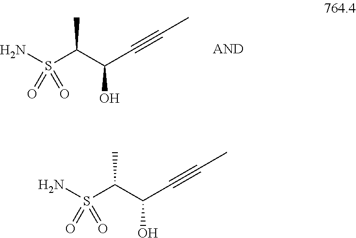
CC(C(C#CC)O)S(N)(=O)=O.CC(C(C#CC)O)S(N)(=O)=O
